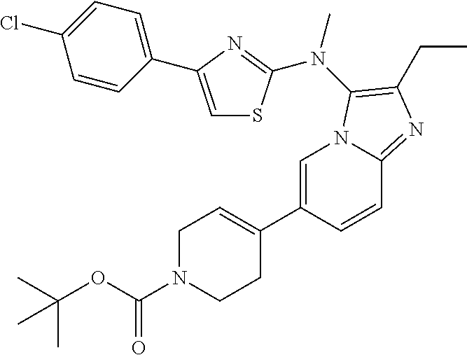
C1=C(C2=CCN(C(OC(C)(C)C)=O)CC2)C=CC2=NC(CC)=C(N(C)C3=NC(C4=CC=C(Cl)C=C4)=CS3)N12
